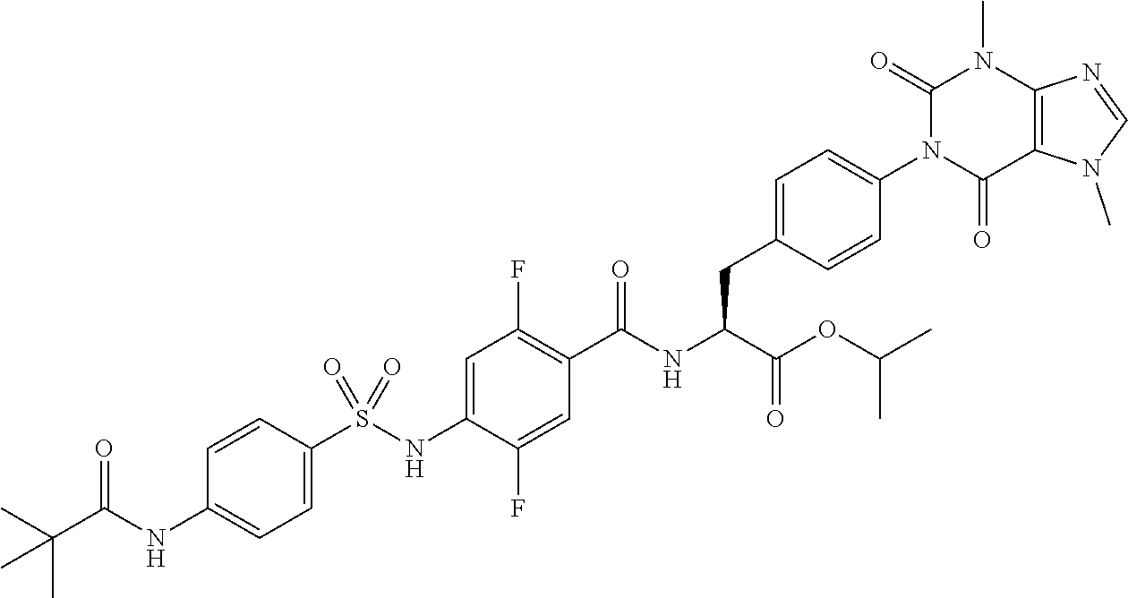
C1=C(S(NC2=CC(F)=C(C(NC(C(=O)OC(C)C)CC3=CC=C(N4C(=O)C5=C(N(C)C4=O)N=CN5C)C=C3)=O)C=C2F)(=O)=O)C=CC(NC(C(C)(C)C)=O)=C1
